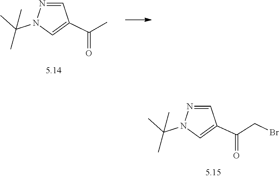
C1=NN(C(C)(C)C)C=C1C(C)=O.C1=NN(C(C)(C)C)C=C1C(CBr)=O
